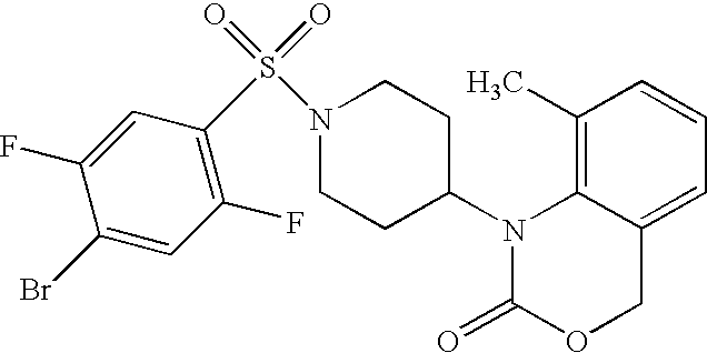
C1(C)=C2C(=CC=C1)COC(=O)N2C1CCN(S(=O)(=O)C2=C(F)C=C(Br)C(F)=C2)CC1
